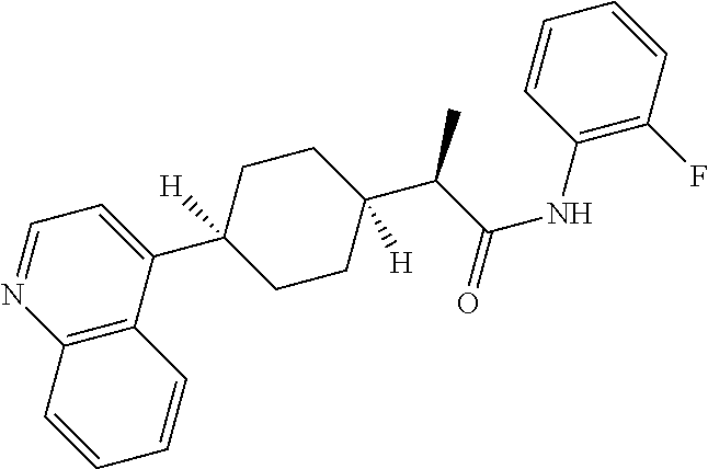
C12=C(C(C3([H])CCC(C(C(NC4=C(F)C=CC=C4)=O)C)([H])CC3)=CC=N1)C=CC=C2
